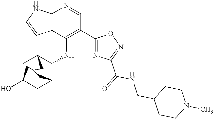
C12=C(C(NC3C4CC5(O)CC3CC(C5)C4)=C(C3=NC(C(=O)NCC4CCN(C)CC4)=NO3)C=N1)C=CN2
